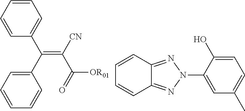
C(=C(C([OR01])=O)[CN])(C1=CC=CC=C1)C1=CC=CC=C1.C1=CC2=NN(C3=CC(C)=CC=C3O)N=C2C=C1
